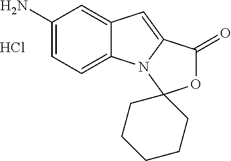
C1(N)=CC=C2C(=C1)C=C1N2C2(OC1=O)CCCCC2.Cl
